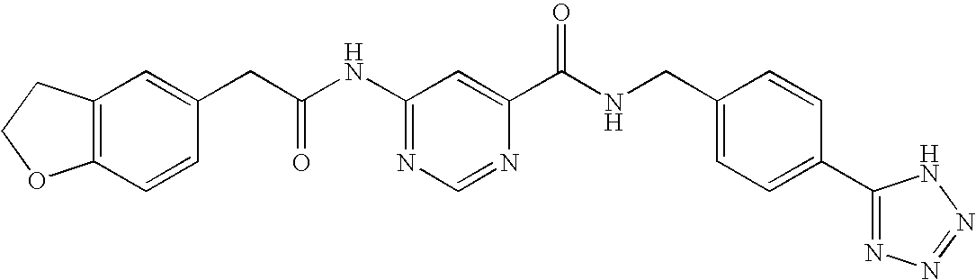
C12=C(C=CC(CC(NC3=NC=NC(C(NCC4=CC=C(C5=NN=NN5)C=C4)=O)=C3)=O)=C1)OCC2
